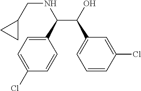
C1(C(C(O)C2=CC=CC(Cl)=C2)NCC2CC2)=CC=C(Cl)C=C1
